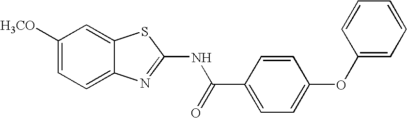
C1([H3CO])=CC=C2C(=C1)SC(NC(C1=CC=C(OC3=CC=CC=C3)C=C1)=O)=N2
